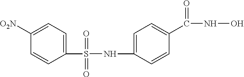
C1([O2N])=CC=C(S(=O)(=O)NC2=CC=C(C(NO)=O)C=C2)C=C1
